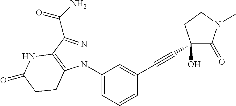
N1(C2=CC=CC(C#CC3(O)C(=O)N(C)CC3)=C2)N=C(C(N)=O)C2=C1CCC(=O)N2
